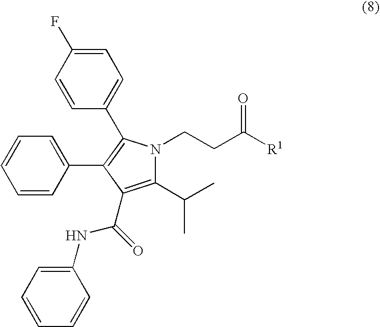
CC(C)C1=C(C(=O)NC2=CC=CC=C2)C(C2=CC=CC=C2)=C(C2=CC=C(F)C=C2)N1CCC([R1])=O
